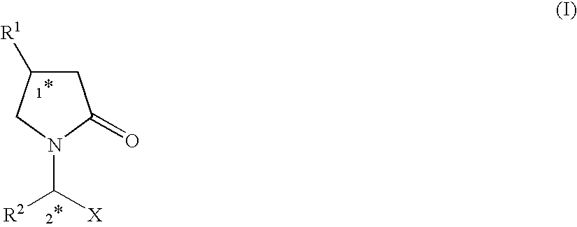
C1C([R1])CN(C([R2])[X])C1=O
